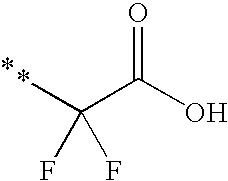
*C(C(O)=O)(F)F
